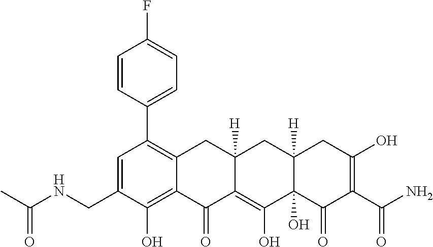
C1=C(CNC(C)=O)C(O)=C2C(=C1C1=CC=C(F)C=C1)CC1([H])C(=C(O)C3(O)C([H])(C1)CC(O)=C(C(N)=O)C3=O)C2=O
